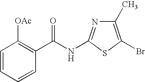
C1=CC=CC(C(NC2=NC(C)=C(Br)S2)=O)=C1[OAc]
